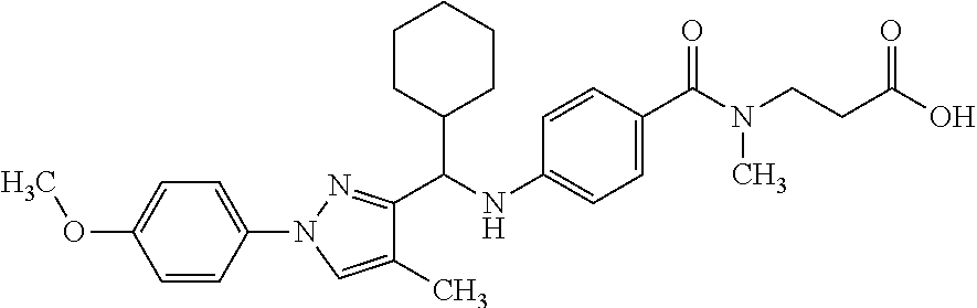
N1(C2=CC=C(OC)C=C2)C=C(C)C(C(NC2=CC=C(C(N(CCC(O)=O)C)=O)C=C2)C2CCCCC2)=N1
